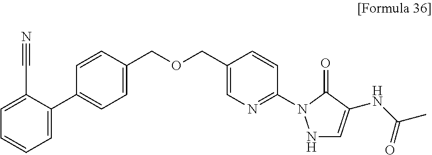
O(CC1=CC=C(C2=CC=CC=C2C#N)C=C1)CC1=CN=C(N2NC=C(NC(C)=O)C2=O)C=C1
